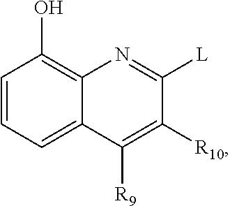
C1=CC=C2C(=C1O)N=C([L])C([R10])=C2[R9]
